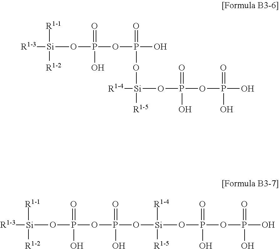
[R1-3][Si](OP(OP(O)(=O)O[Si]([R1-4])([R1-5])OP(OP(O)(=O)O)(=O)O)(O)=O)([R1-1])[R1-2].[R1-3][Si](OP(OP(O[Si](OP(OP(O)(O)=O)(O)=O)([R1-5])[R1-4])(O)=O)(O)=O)([R1-2])[R1-1]
